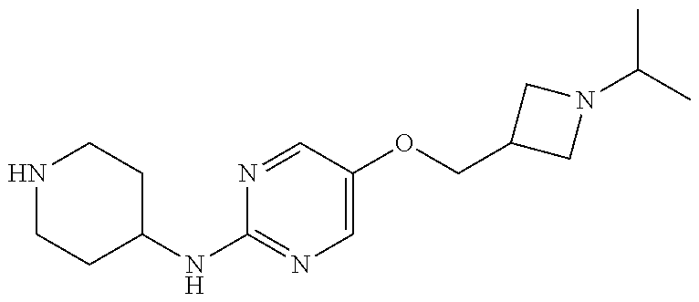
N1CCC(NC2=NC=C(OCC3CN(C(C)C)C3)C=N2)CC1
